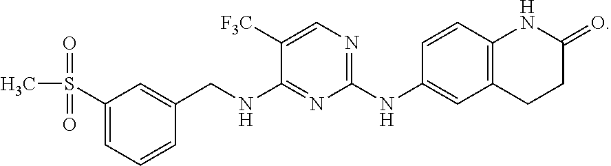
C1(S(C)(=O)=O)=CC=CC(CNC2=NC(NC3=CC4=C(C=C3)NC(=O)CC4)=NC=C2[F3C])=C1
